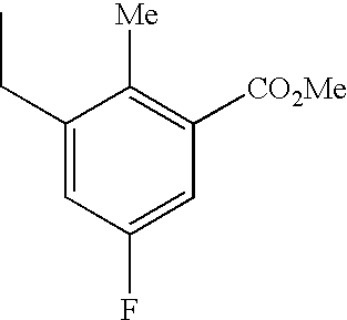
C1([Me])=C([CO2Me])C=C(F)C=C1CC
